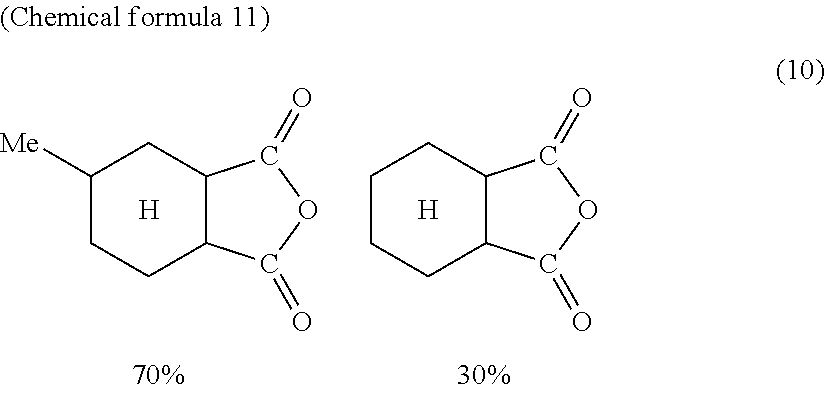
C1([Me])CCC2C(C1)C(=O)OC2=O.[H].C1CCC2C(C1)C(=O)OC2=O.[H]
